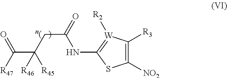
C(C(=O)NC1=[W]([R2])C([R3])=C([NO2])S1)C(C([R47])=O)([R46])[R45]
